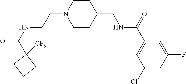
O=C(NCCN1CCC(CNC(C2=CC(Cl)=CC(F)=C2)=O)CC1)C1([CF3])CCC1
